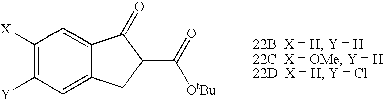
C1([X])=C([Y])C=C2C(=C1)C(=O)C(C(=O)[OtBu])C2
